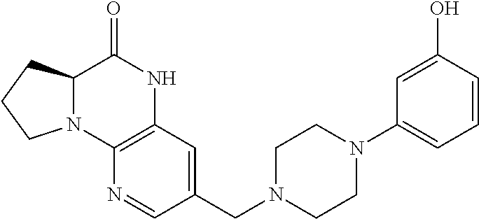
C12N(C3=C(NC1=O)C=C(CN1CCN(C4=CC=CC(O)=C4)CC1)C=N3)CCC2
